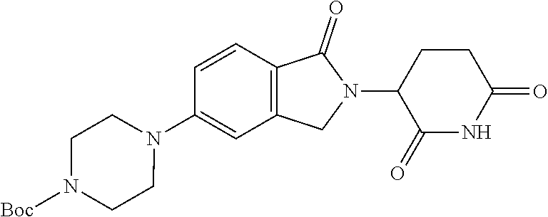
C1=CC2=C(C=C1N1CCN([Boc])CC1)CN(C1C(=O)NC(=O)CC1)C2=O
